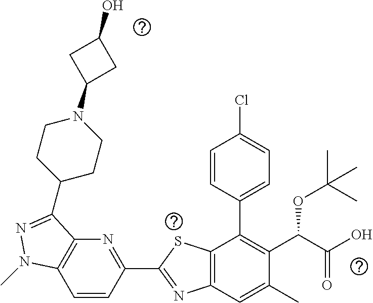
C1=CC(C2=NC3=C(S2)C(C2=CC=C(Cl)C=C2)=C(C(C(O)=O)OC(C)(C)C)C(C)=C3)=NC2=C1N(C)N=C2C1CCN(C2CC(O)C2)CC1
